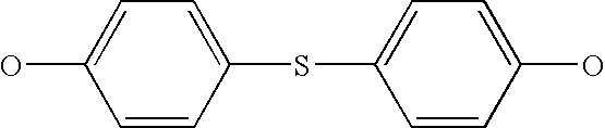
C1=CC(SC2=CC=C(O)C=C2)=CC=C1O
